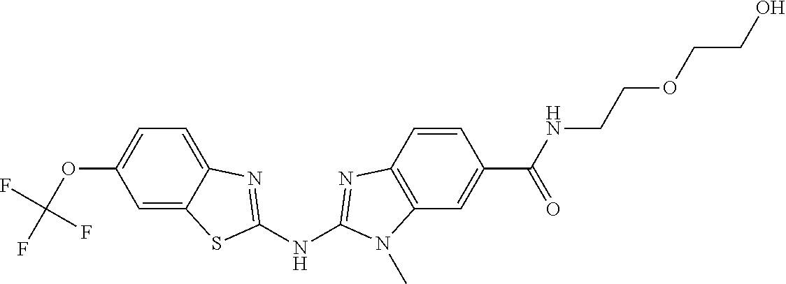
C1(OC(F)(F)F)=CC=C2C(=C1)SC(NC1=NC3=C(C=C(C(NCCOCCO)=O)C=C3)N1C)=N2
